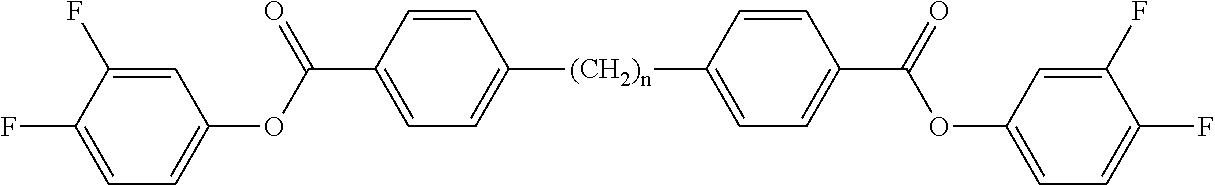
C1=CC(C(=O)OC2=CC=C(F)C(F)=C2)=CC=C1[(CH2)n]C1=CC=C(C(OC2=CC=C(F)C(F)=C2)=O)C=C1
